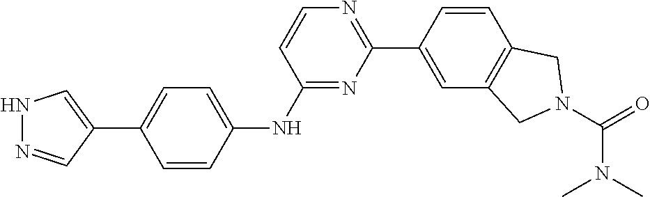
N1N=CC(C2=CC=C(NC3=NC(C4=CC5=C(C=C4)CN(C(=O)N(C)C)C5)=NC=C3)C=C2)=C1
